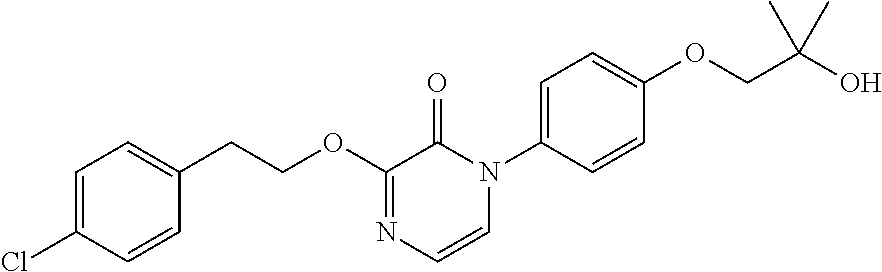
C1(OCCC2=CC=C(Cl)C=C2)=NC=CN(C2=CC=C(OCC(O)(C)C)C=C2)C1=O
